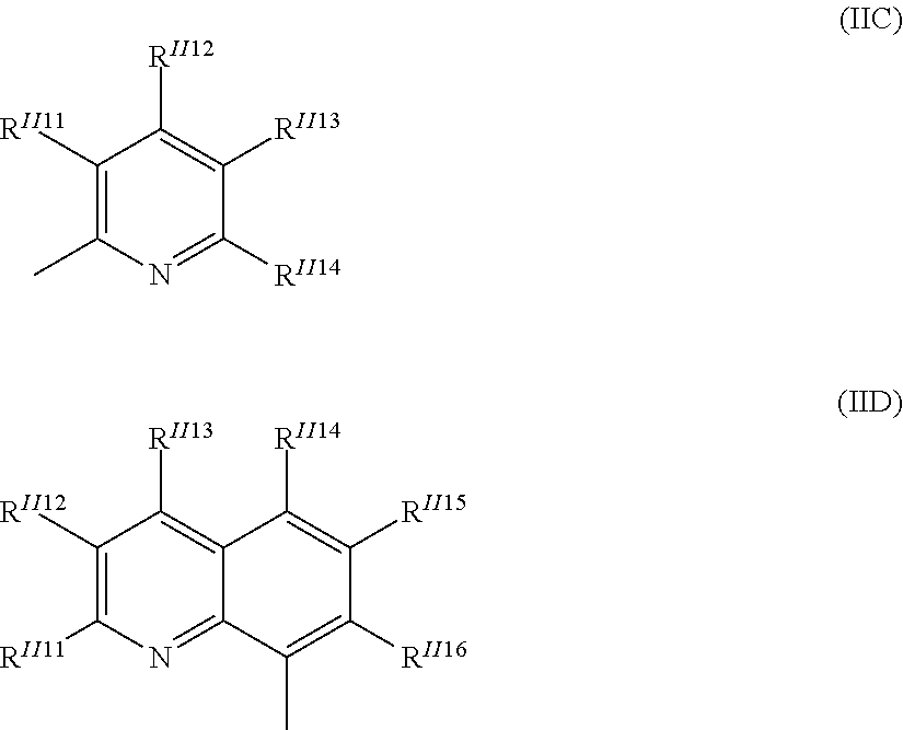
C1([RII11])=C(C)N=C([RII14])C([RII13])=C1[RII12].C1([RII12])=C([RII11])N=C2C(=C1[RII13])C([RII14])=C([RII15])C([RII16])=C2C
